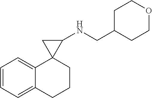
C1=CC=C2C(=C1)C1(CCC2)C(NCC2CCOCC2)C1
